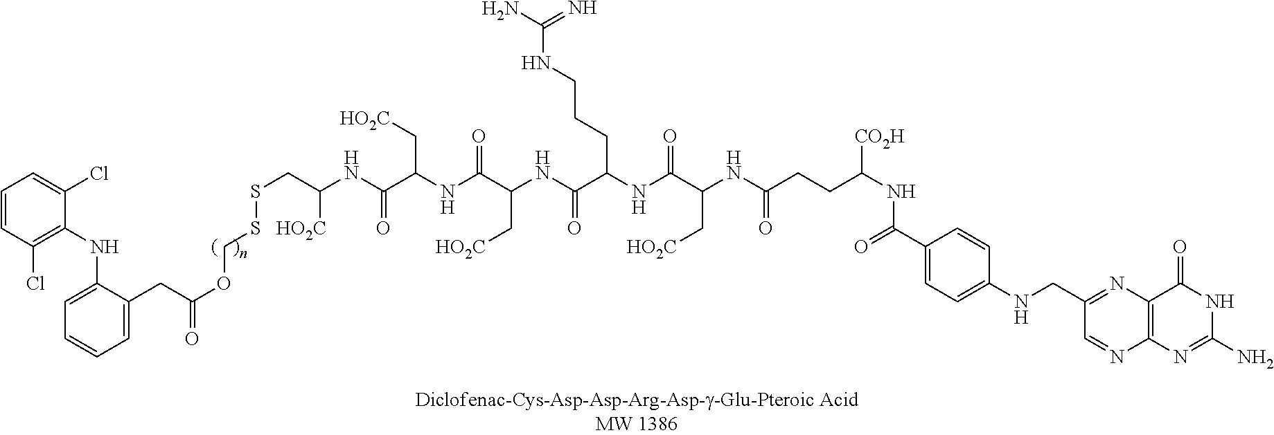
C1(NCC2=NC3=C(N=C2)N=C(N)NC3=O)=CC=C(C(=O)NC([CO2H])CCC(NC(C(NC(C(NC(C(NC(C(NC([HO2C])CSSCOC(=O)CC2=CC=CC=C2NC2=C(Cl)C=CC=C2Cl)=O)C[HO2C])=O)C[HO2C])=O)CCCNC(N)=N)=O)C[HO2C])=O)C=C1
